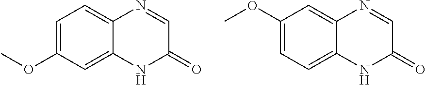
C1=C(OC)C=C2C(=C1)N=CC(=O)N2.C1(OC)=CC=C2C(=C1)N=CC(=O)N2
